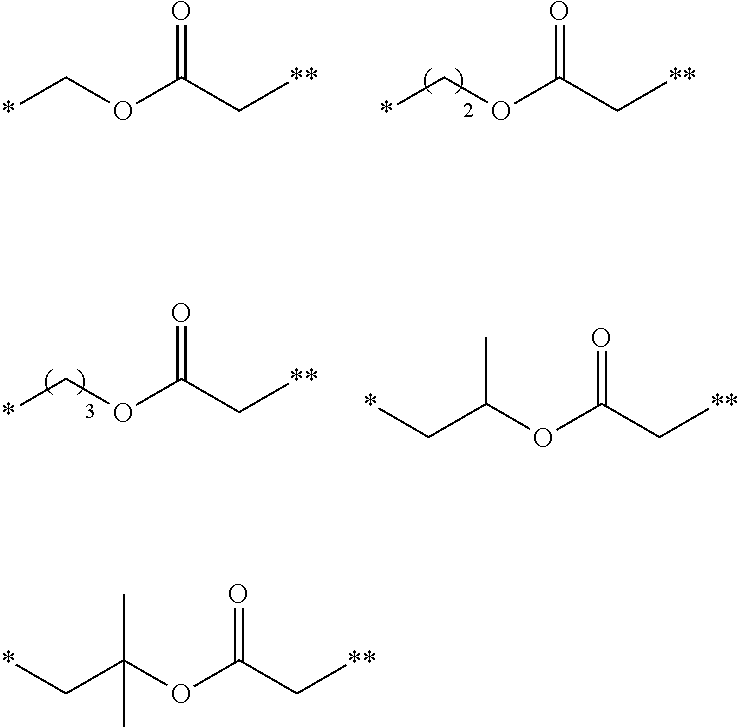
*COC(C[**])=O.*COC(C[**])=O.C(C(OC(C[**])=O)(C)C)*.*COC(C[**])=O.C(C(OC(C[**])=O)C)*
